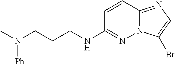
C1(NCCCN(C)[Ph])=NN2C(=NC=C2Br)C=C1
